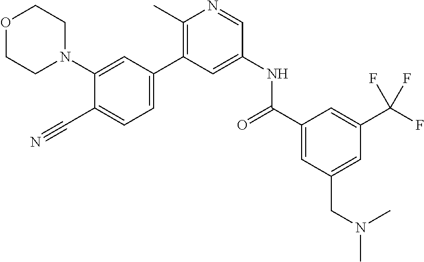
C1(C#N)=CC=C(C2=C(C)N=CC(NC(C3=CC(CN(C)C)=CC(C(F)(F)F)=C3)=O)=C2)C=C1N1CCOCC1
